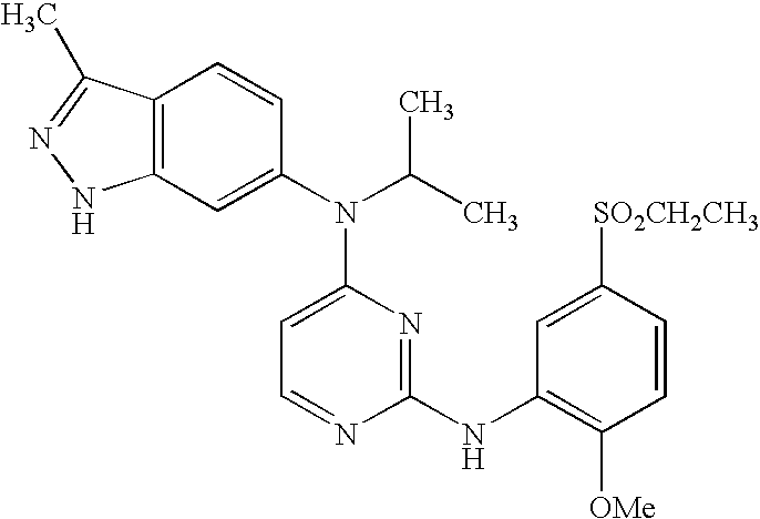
C12=C(C=C(N(C3=CC=NC(NC4=C([OMe])C=CC([SO2CH2CH3])=C4)=N3)C(C)C)C=C1)NN=C2C
